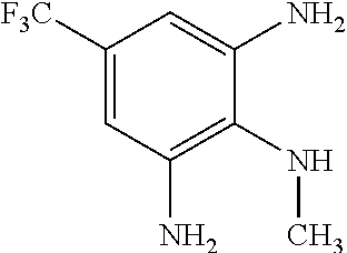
C1([F3C])=CC(N)=C(NC)C(N)=C1
